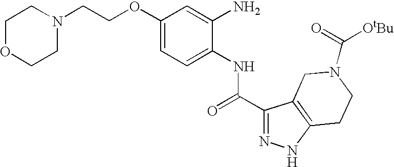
C1OCCN(CCOC2=CC=C(NC(=O)C3=NNC4=C3CN(C([OtBu])=O)CC4)C(N)=C2)C1
